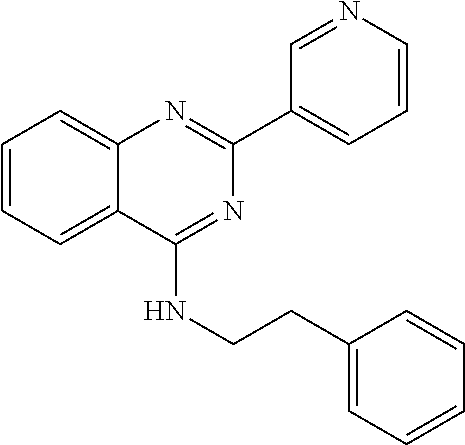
C1(C2=CC=CN=C2)=NC2=CC=CC=C2C(NCCC2=CC=CC=C2)=N1
